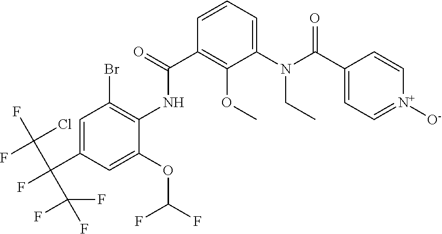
C1=C(C(F)(C(Cl)(F)F)C(F)(F)F)C=C(OC(F)F)C(NC(C2=C(OC)C(N(CC)C(=O)C3=CC=[N+]([O-])C=C3)=CC=C2)=O)=C1Br
